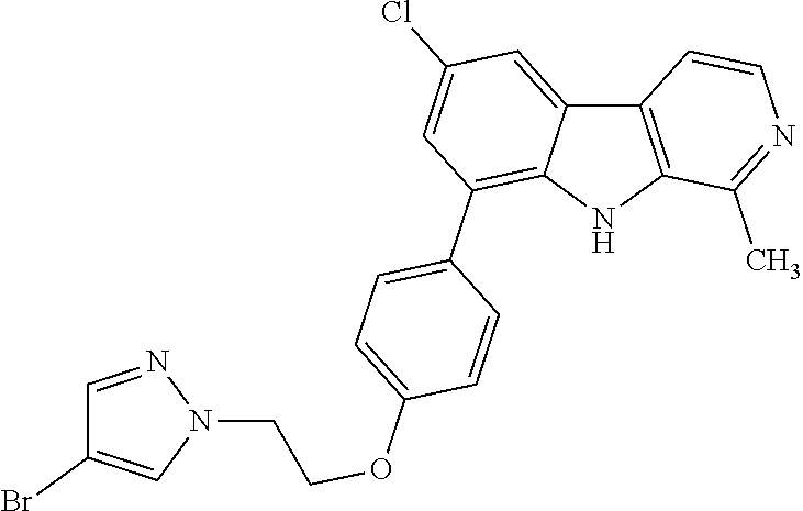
C1=NN(CCOC2=CC=C(C3=C4C(=CC(Cl)=C3)C3=C(N4)C(C)=NC=C3)C=C2)C=C1Br
